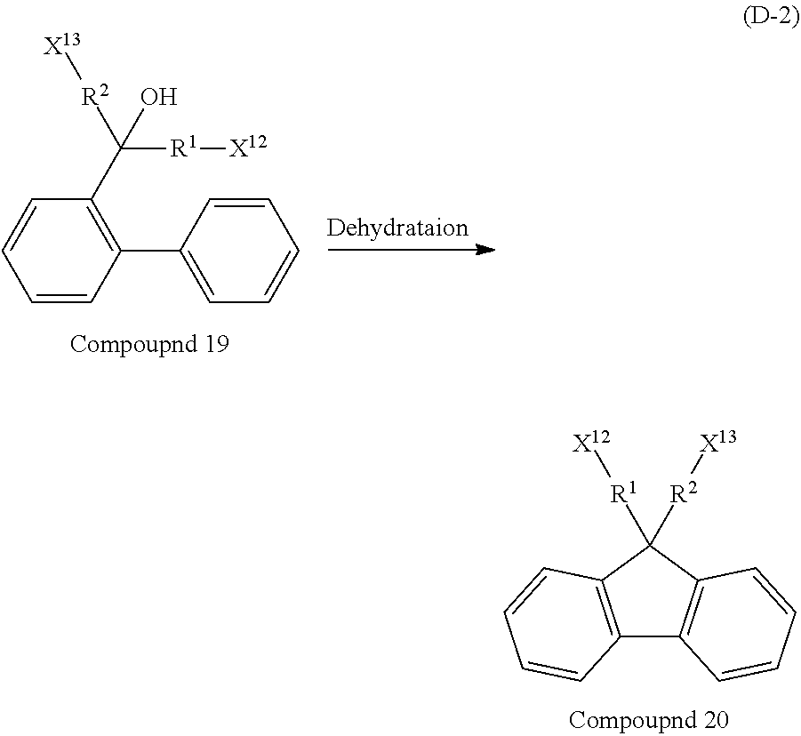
C1=CC(C2=CC=CC=C2)=C(C([R2][X13])([R1][X12])O)C=C1.C12=C(C([R1][X12])([R2][X13])C3=C1C=CC=C3)C=CC=C2
